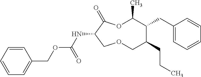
N(C1C(=O)OC(C)C(CC2=CC=CC=C2)C(CCC)COC1)C(OCC1=CC=CC=C1)=O
